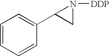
C1=CC=CC(C2CN2[DDP])=C1
